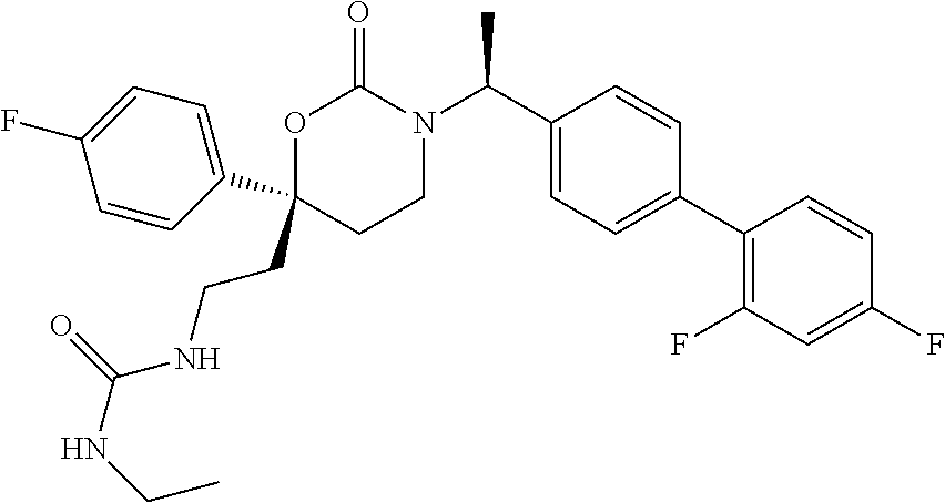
C1(C2=CC=C(F)C=C2)(CCNC(NCC)=O)CCN(C(C2=CC=C(C3=C(F)C=C(F)C=C3)C=C2)C)C(=O)O1
